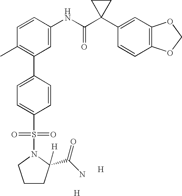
C1=CC(NC(C2(C3=CC4=C(C=C3)OCO4)CC2)=O)=CC(C2=CC=C(S(=O)(=O)N3C([H])(C(N)=O)CCC3)C=C2)=C1C.[H].[H]
